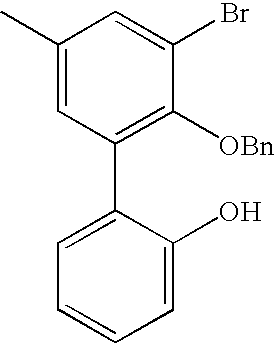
C1=C(C2=C([OBn])C(Br)=CC(C)=C2)C(O)=CC=C1
